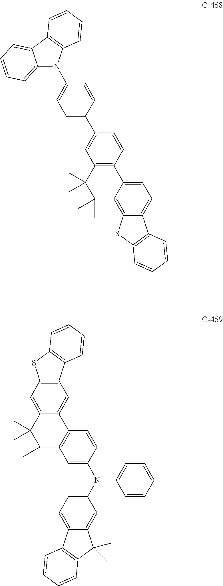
C12=C(C=CC(C3=CC=C(N4C5=CC=CC=C5C5=C4C=CC=C5)C=C3)=C1)C1=CC=C3C(=C1C(C)(C)C2(C)C)SC1=C3C=CC=C1.C1=CC(N(C2=CC=C3C(=C2)C(C)(C)C2=C3C=CC=C2)C2=CC=CC=C2)=CC2=C1C1=CC3=C(C=C1C(C)(C)C2(C)C)SC1=C3C=CC=C1
